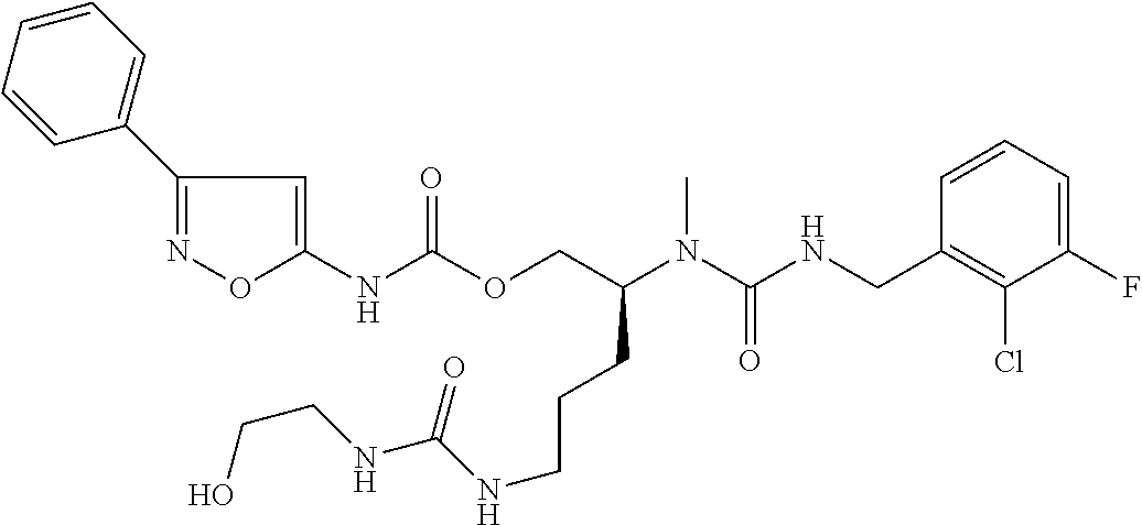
C1=CC(CNC(N(C(COC(NC2=CC(C3=CC=CC=C3)=NO2)=O)CCCNC(=O)NCCO)C)=O)=C(Cl)C(F)=C1
